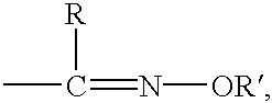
CC([R])=N[OR]
